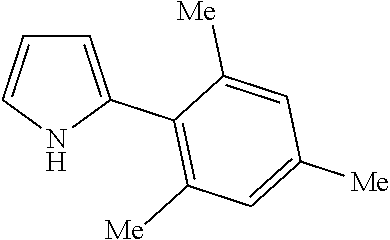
C1=C(C2=C([Me])C=C([Me])C=C2[Me])NC=C1
